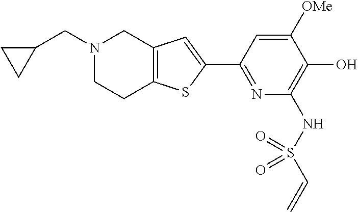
C1(C2=NC(NS(C=C)(=O)=O)=C(O)C([OMe])=C2)=CC2=C(S1)CCN(CC1CC1)C2
